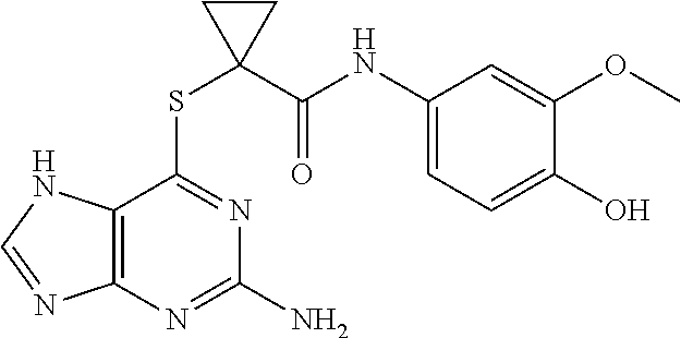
C1(NC(C2(SC3=NC(N)=NC4=C3NC=N4)CC2)=O)=CC=C(O)C(OC)=C1
